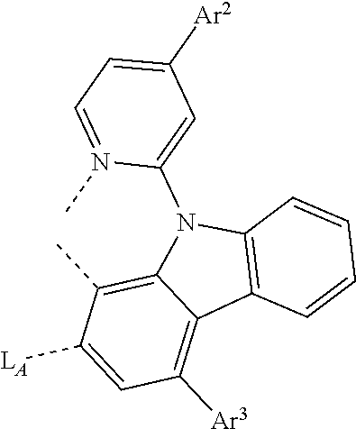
C1=C([LA])C(C)=C2C(=C1[Ar3])C1=C(N2C2=CC([Ar2])=CC=N2C)C=CC=C1
